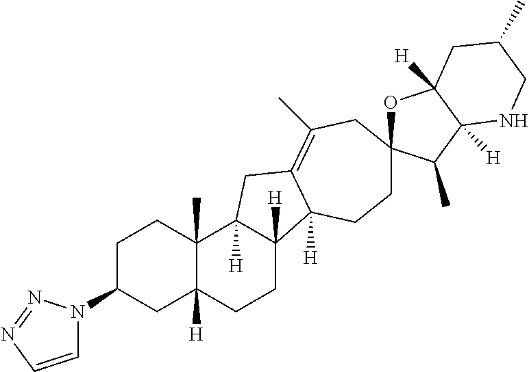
C1C(N2C=CN=N2)CC2([H])C(C)(C1)C1([H])C([H])(CC2)C2([H])C(=C(C)CC3(OC4([H])C([H])(C3C)NCC(C)C4)CC2)C1
